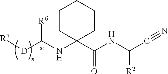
[R7][D]C(NC1(C(NC(C#N)[R2])=O)CCCCC1)[R6]
